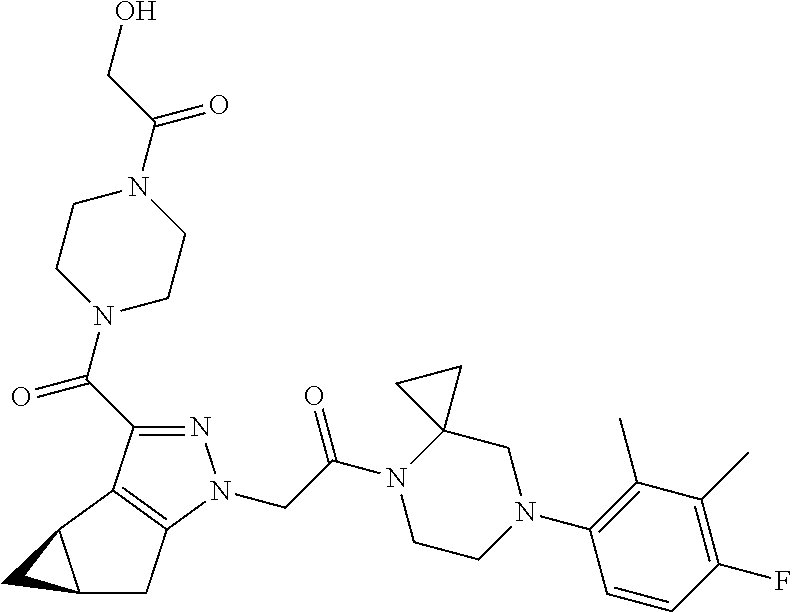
N1=C(C(N2CCN(C(CO)=O)CC2)=O)C2=C(N1CC(N1CCN(C3=C(C)C(C)=C(F)C=C3)CC13CC3)=O)CC1C2C1
